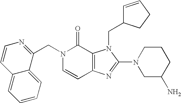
C(N1C=CC2=C(C1=O)N(CC1C=CCC1)C(N1CC(N)CCC1)=N2)C1=NC=CC2=CC=CC=C12
